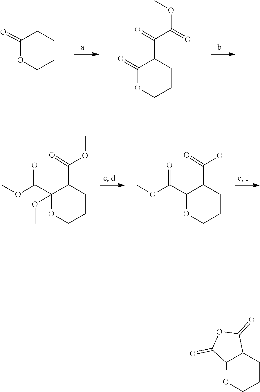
C1COC(=O)CC1.COC(C(C1CCCOC1=O)=O)=O.C1COC(OC)(C(OC)=O)C(C(=O)OC)C1.C1COC(C(OC)=O)C(C(=O)OC)C1.C1COC2C(C1)C(=O)OC2=O
